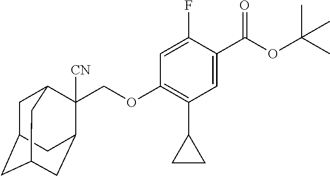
C1=C(F)C(C(OC(C)(C)C)=O)=CC(C2CC2)=C1OCC1([CN])C2CC3CC(CC1C3)C2
